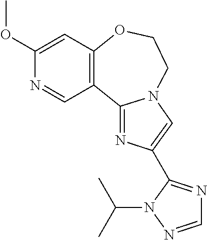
C1(OC)=CC2=C(C=N1)C1=NC(C3=NC=NN3C(C)C)=CN1CCO2
